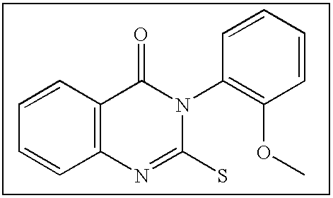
C1=CC2=C(C=C1)N=C(S)N(C1=C(OC)C=CC=C1)C2=O
